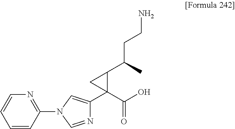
C1=CC=CC(N2C=C(C3(C(O)=O)C(C(CCN)C)C3)N=C2)=N1
